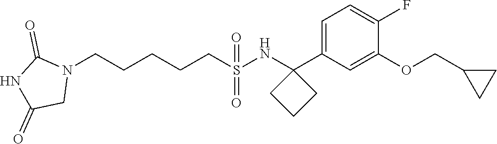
N1(CCCCCS(NC2(C3=CC=C(F)C(OCC4CC4)=C3)CCC2)(=O)=O)C(=O)NC(=O)C1
